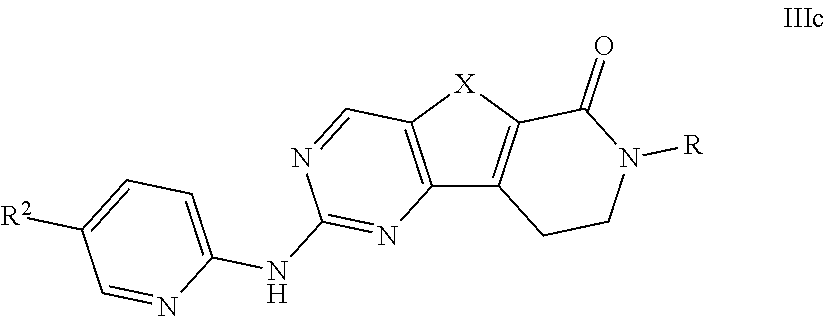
C12=C([X]C3=C1CCN([R])C3=O)C=NC(NC1=CC=C([R2])C=N1)=N2
